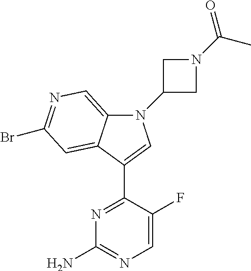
N1(C2CN(C(C)=O)C2)C2=CN=C(Br)C=C2C(C2=NC(N)=NC=C2F)=C1
